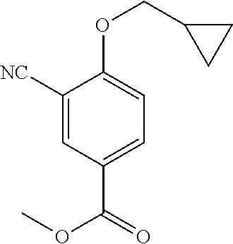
C1([NC])=CC(C(=O)OC)=CC=C1OCC1CC1
